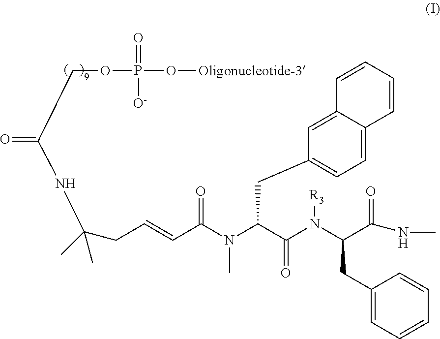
C(C(C(N(C(C(NC)=O)CC1=CC=CC=C1)[R3])=O)N(C(C=CCC(C)(NC(=O)COP(=O)(O[Oligonucleotide-3])[O-])C)=O)C)C1=CC=C2C(=C1)C=CC=C2
